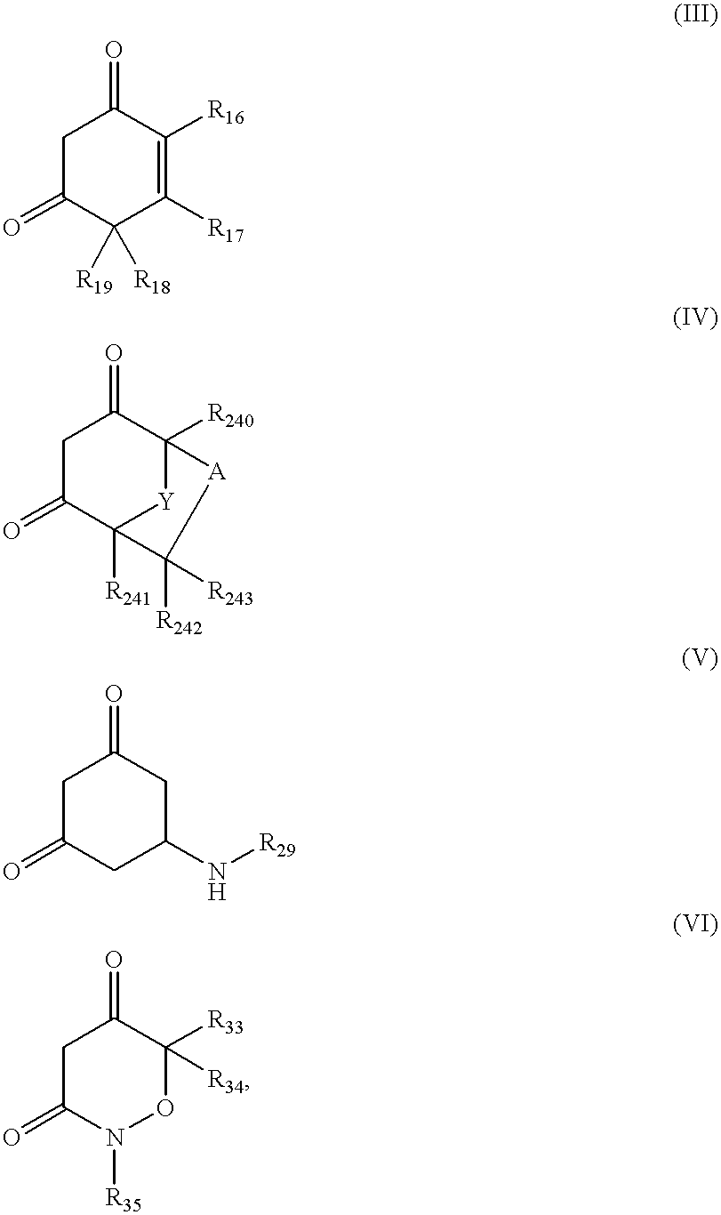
C1C(=O)C([R18])([R19])C([R17])=C([R16])C1=O.C1C(=O)C2([R241])[Y]C([R240])(C1=O)[A]C2([R243])[R242].C1C(=O)CC(N[R29])CC1=O.C1C(=O)N([R35])OC([R33])([R34])C1=O
